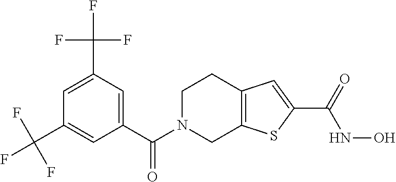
C1(C(N2CC3=C(CC2)C=C(C(=O)NO)S3)=O)=CC(C(F)(F)F)=CC(C(F)(F)F)=C1
